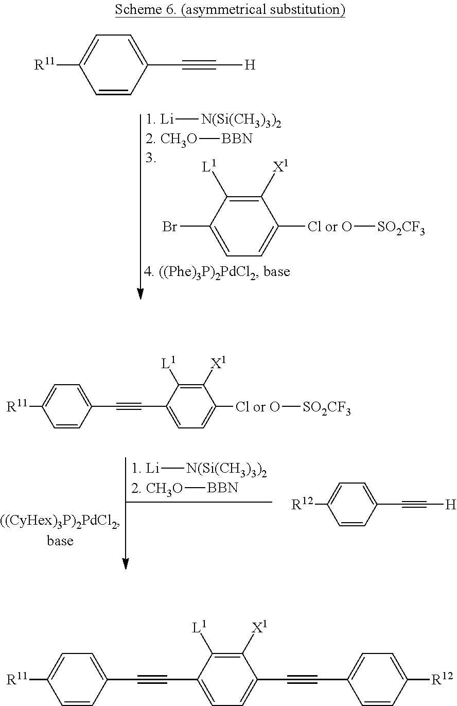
[R11]C1=CC=C(C#C[H])C=C1.BrC1=CC=C([Cl or O][SO2CF3])C([X1])=C1[L1].[1. Li][N(Si(CH3)3)2].[2. CH3O][BBN].[R11]C1=CC=C(C#CC2=CC=C([Cl or O][SO2CF3])C([X1])=C2[L1])C=C1.[R12]C1=CC=C(C#C[H])C=C1.[1. Li][N(Si(CH3)3)2].[2. CH3O][BBN].[R11]C1=CC=C(C#CC2=CC=C(C#CC3=CC=C([R12])C=C3)C([X1])=C2[L1])C=C1
